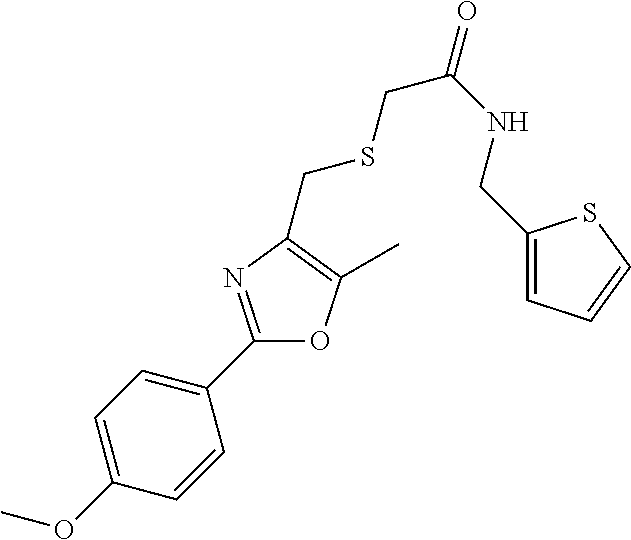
C1(OC)=CC=C(C2=NC(CSCC(=O)NCC3=CC=CS3)=C(C)O2)C=C1
